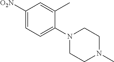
C1([O2N])=CC=C(N2CCN(C)CC2)C(C)=C1
